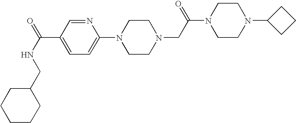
C(NC(=O)C1=CC=C(N2CCN(CC(N3CCN(C4CCC4)CC3)=O)CC2)N=C1)C1CCCCC1
